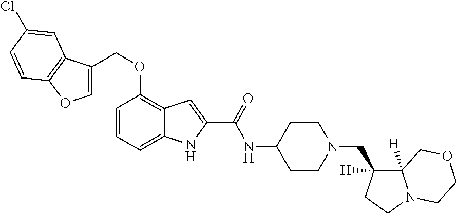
C1=CC=C2C(=C1OCC1=COC3=C1C=C(Cl)C=C3)C=C(C(=O)NC1CCN(CC3([H])C4([H])N(CC3)CCOC4)CC1)N2
